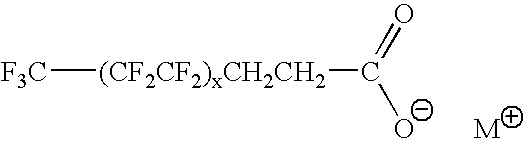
[F3C][(CF2CF2)xCH2CH2]C(=O)O
